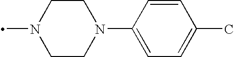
C1CN(C)CCN1C1=CC=C(C)C=C1
